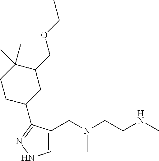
C1=C(CN(C)CCNC)C(C2CC(COCC)C(C)(C)CC2)=NN1
